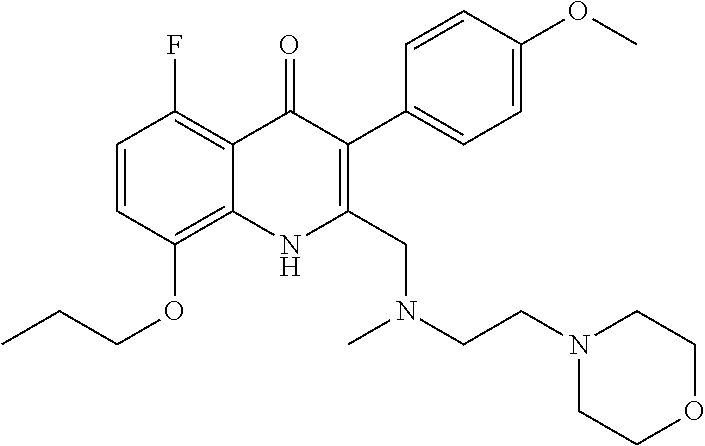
C1=CC(OCCC)=C2C(=C1F)C(=O)C(C1=CC=C(OC)C=C1)=C(CN(C)CCN1CCOCC1)N2
